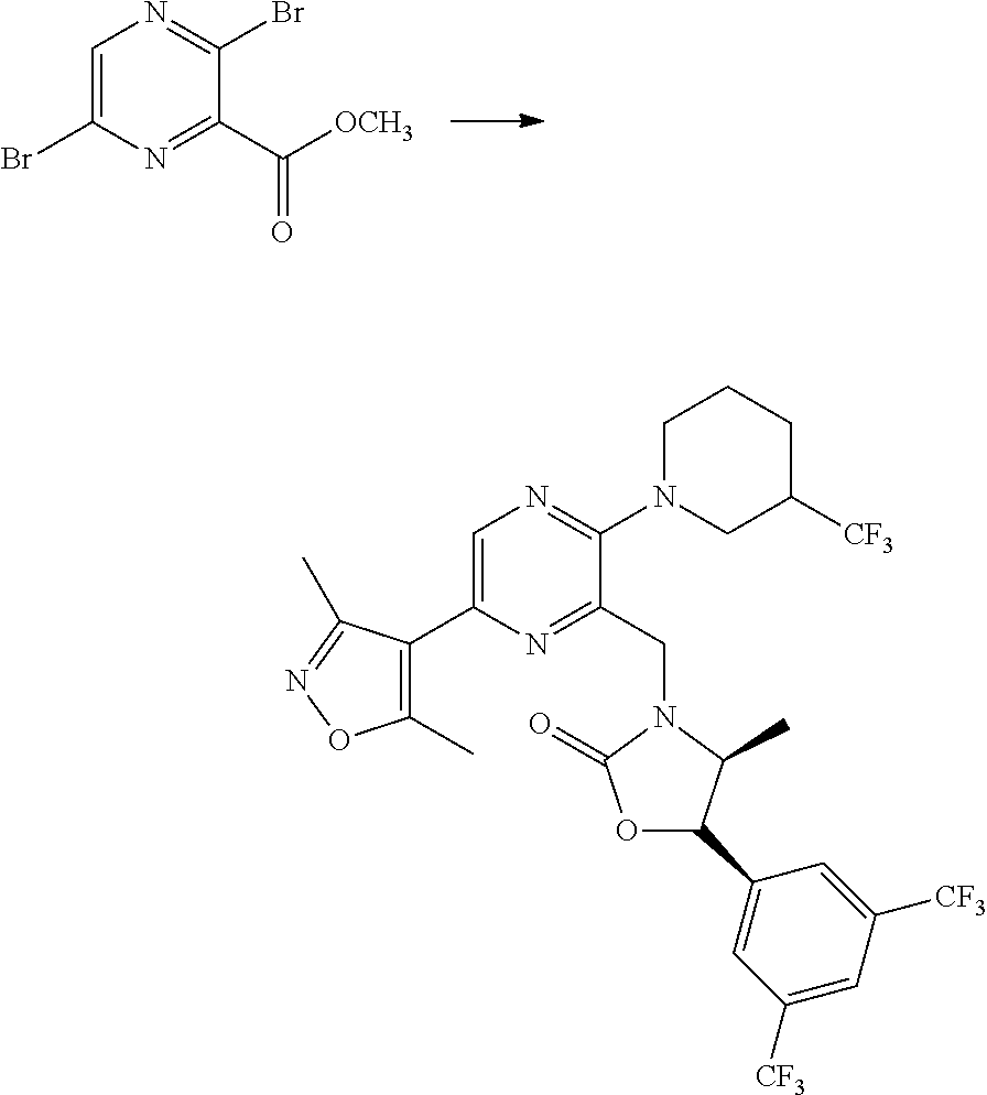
C1=C(Br)N=C(C([OCH3])=O)C(Br)=N1.C1=C(C2=C(C)ON=C2C)N=C(CN2C(=O)OC(C3=CC([CF3])=CC([CF3])=C3)C2C)C(N2CC([CF3])CCC2)=N1
